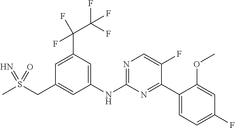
C1=C(C(F)(C(F)(F)F)F)C=C(NC2=NC=C(F)C(C3=CC=C(F)C=C3OC)=N2)C=C1CS(C)(=N)=O
